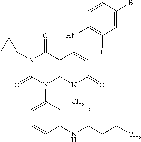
C1(NC2=CC(=O)N(C)C3=C2C(=O)N(C2CC2)C(=O)N3C2=CC=CC(NC(CCC)=O)=C2)=C(F)C=C(Br)C=C1
